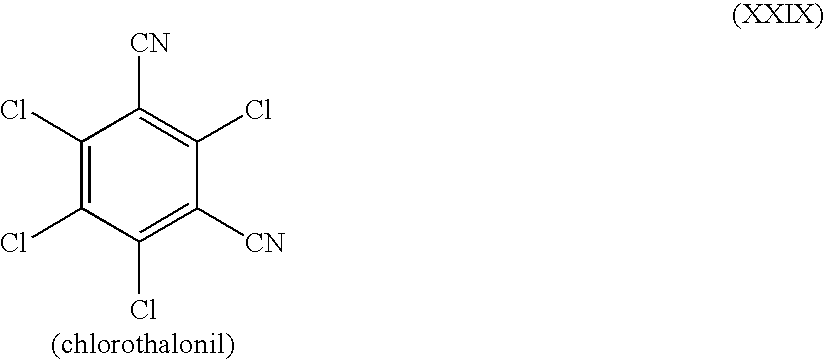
C1(Cl)=C(Cl)C(Cl)=C([CN])C(Cl)=C1[CN]
